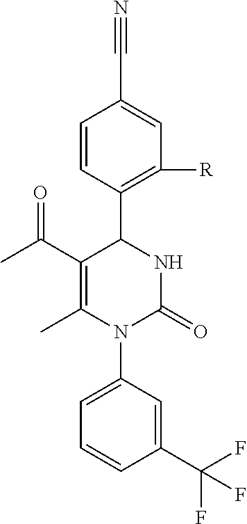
C1=CC(C2C(C(C)=O)=C(C)N(C3=CC=CC(C(F)(F)F)=C3)C(=O)N2)=C([R])C=C1C#N
